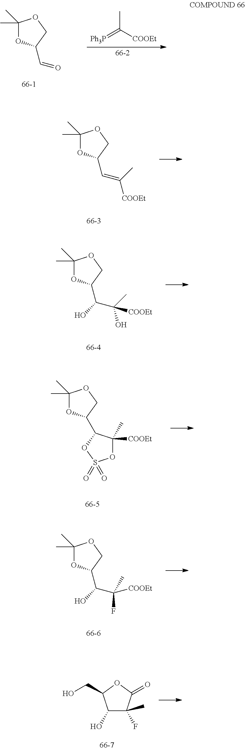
C1(C)(C)OC(C=O)CO1.[Ph3P]=C([COOEt])C.C1(C)(C)OC(C=C([COOEt])C)CO1.C1(C)(C)OC(C(C(O)(C)[COOEt])O)CO1.C1(C)(C)OC(C2C(C)([COOEt])OS(=O)(=O)O2)CO1.C1(C)(C)OC(C(C(F)(C)[COOEt])O)CO1.C1(O)C(F)(C)C(=O)OC1CO
